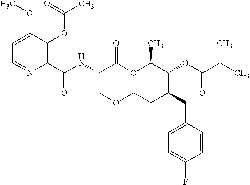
C1(C(NC2C(=O)OC(C)C(OC(C(C)C)=O)C(CC3=CC=C(F)C=C3)CCOC2)=O)=C(OC(C)=O)C(OC)=CC=N1
